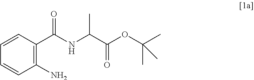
C1=CC(C(NC(C(=O)OC(C)(C)C)C)=O)=C(N)C=C1
